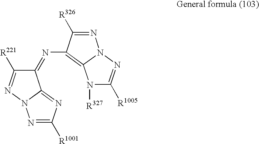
C1(=NC2=C3N(N=C2[R326])N=C([R1005])N3[R327])C([R221])=NN2C1=NC([R1001])=N2
